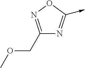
C1(COC)=NOC(->C)=N1
